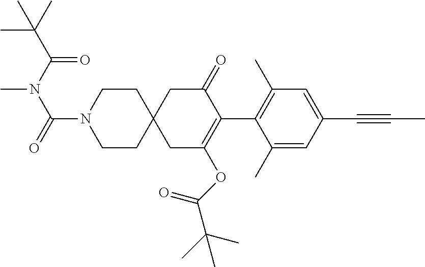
C1(C)=CC(C#CC)=CC(C)=C1C1=C(OC(C(C)(C)C)=O)CC2(CC1=O)CCN(C(=O)N(C)C(C(C)(C)C)=O)CC2
